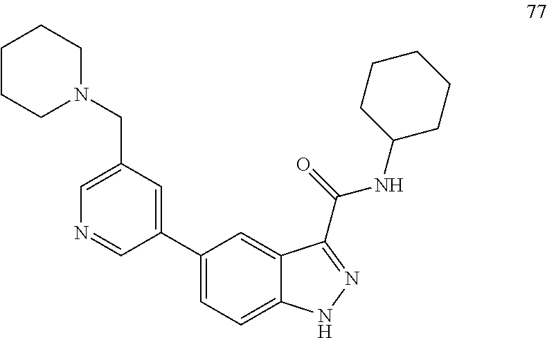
C1CCN(CC2=CN=CC(C3=CC=C4C(=C3)C(C(NC3CCCCC3)=O)=NN4)=C2)CC1
